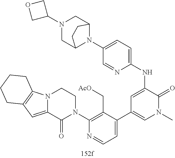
C1(NC2=CC(C3=CC=NC(N4CCN5C(=CC6=C5CCCC6)C4=O)=C3C[AcO])=CN(C)C2=O)=CC=C(N2C3CN(C4COC4)CC2CC3)C=N1
